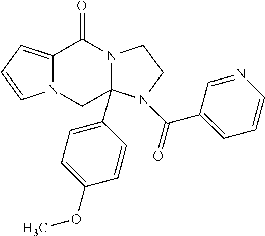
C12=CC=CN1CC1(C3=CC=C(OC)C=C3)N(C2=O)CCN1C(=O)C1=CC=CN=C1
